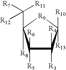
C1([R6])([R5])C([R4])([R3])C([R13])([R10])[R9]C1(C([R11])([R7])[R12])[R8]
